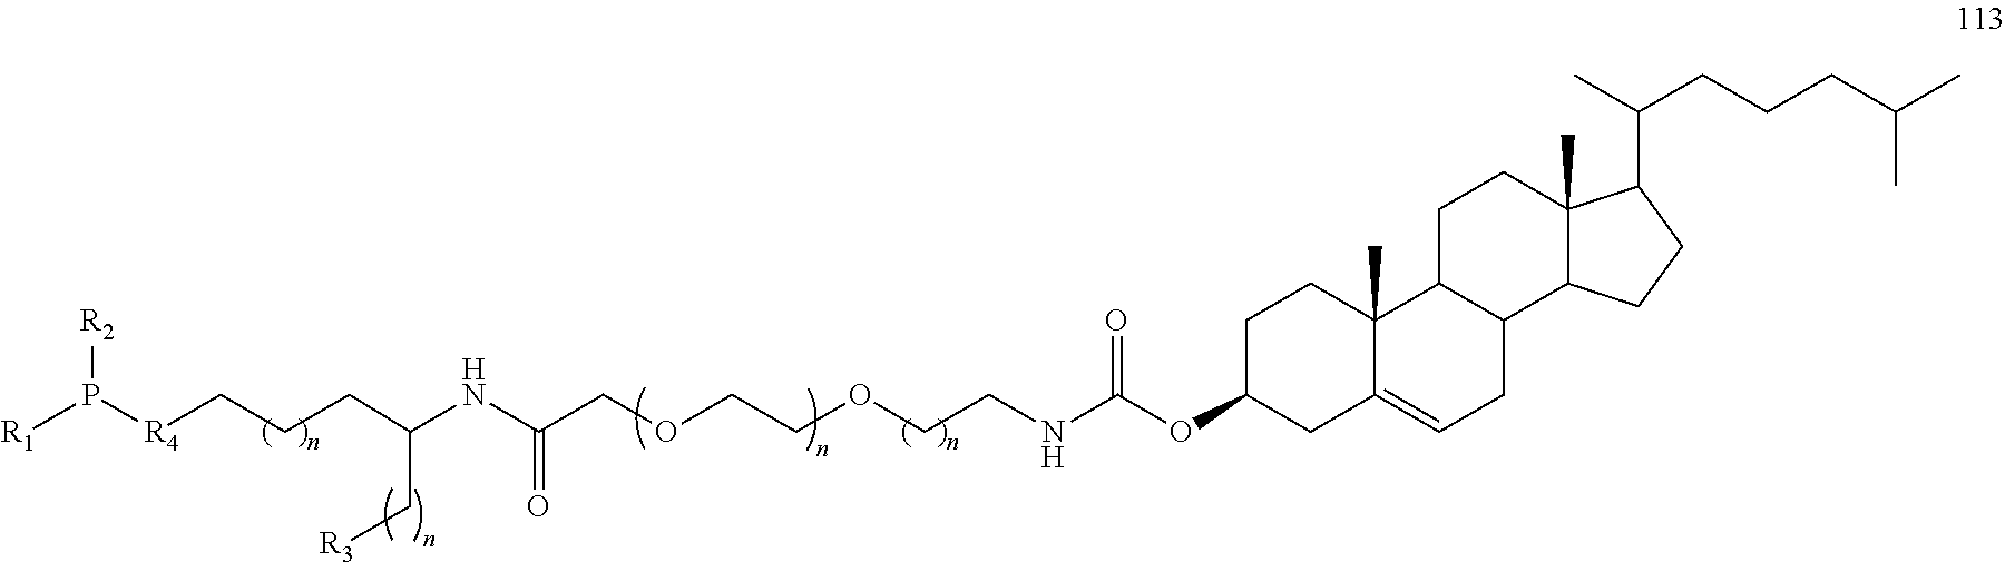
[R1]P([R4]CCCC(NC(COCCOCCNC(OC1CC2=CCC3C(C2(C)CC1)CCC1(C)C3CCC1C(C)CCCC(C)C)=O)=O)C[R3])[R2]
